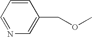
C1=CC=NC=C1COC
